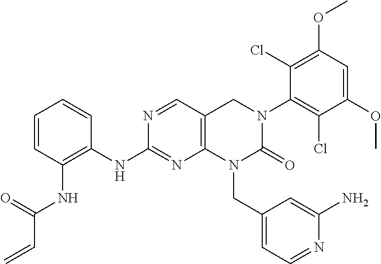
C1(NC(=O)C=C)=C(NC2=NC3=C(C=N2)CN(C2=C(Cl)C(OC)=CC(OC)=C2Cl)C(=O)N3CC2=CC=NC(N)=C2)C=CC=C1
